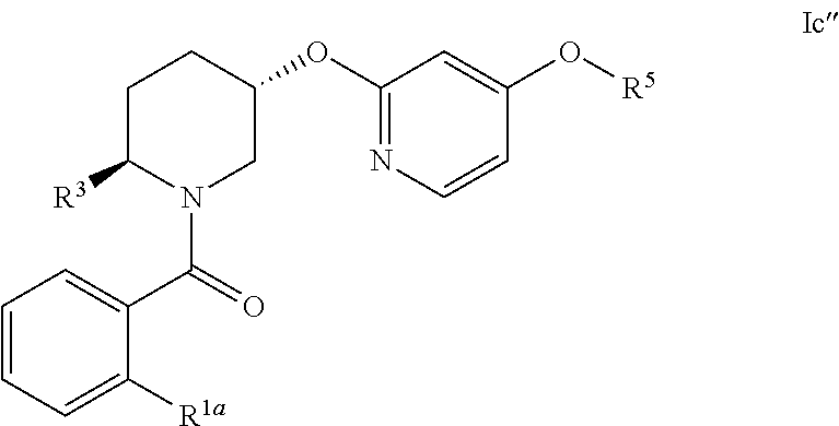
C1=CC=C([R1a])C(C(=O)N2CC(OC3=NC=CC(O[R5])=C3)CCC2[R3])=C1
